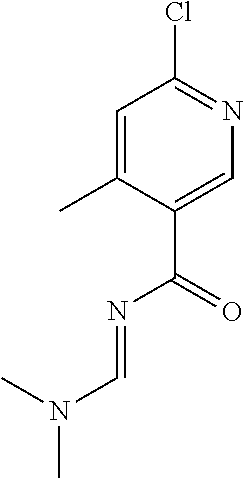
N(C)(C=NC(C1=CN=C(Cl)C=C1C)=O)C
